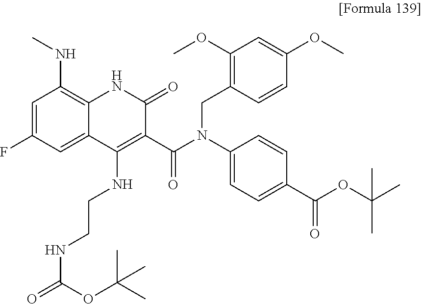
C1=C(F)C=C2C(=C1NC)NC(=O)C(C(N(C1=CC=C(C(OC(C)(C)C)=O)C=C1)CC1=C(OC)C=C(OC)C=C1)=O)=C2NCCNC(=O)OC(C)(C)C
